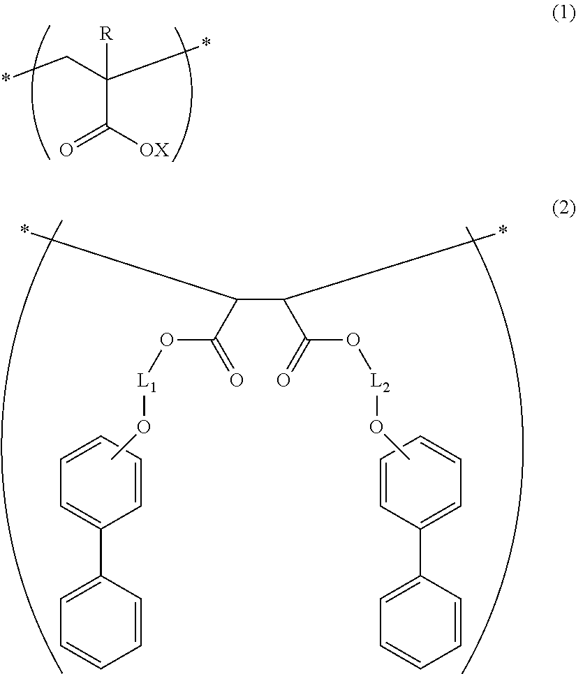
*CC(*)(C([OX])=O)[R].C(C(C(C(=O)O[L1]OC)*)*)(=O)O[L2]OC.C1=CC=CC(C2=CC=CC=C2)=C1.C1=CC(C2=CC=CC=C2)=CC=C1
